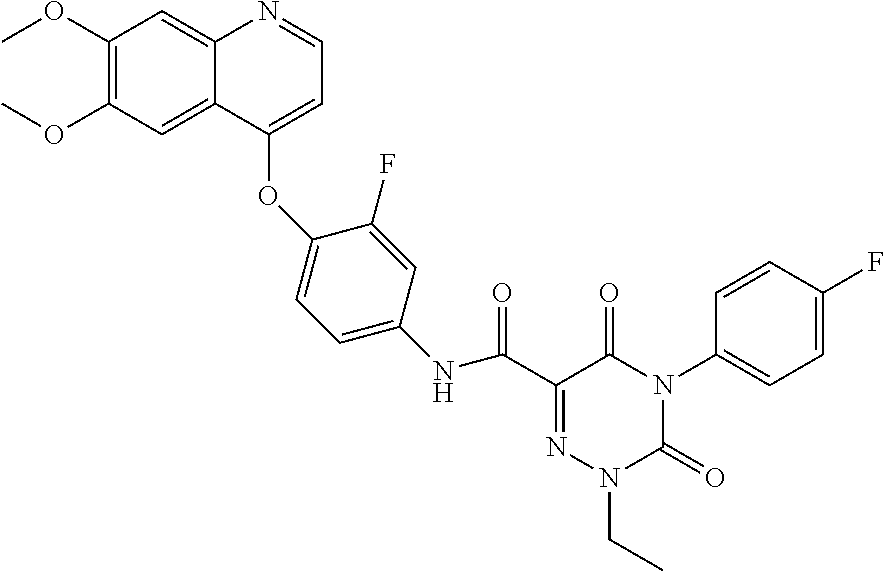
N1=C(C(NC2=CC=C(OC3=CC=NC4=CC(OC)=C(OC)C=C43)C(F)=C2)=O)C(=O)N(C2=CC=C(F)C=C2)C(=O)N1CC
